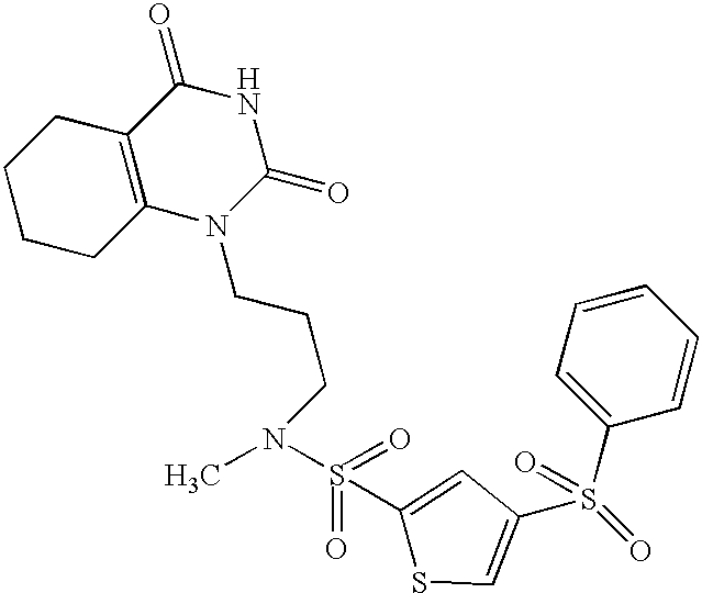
C1CCC2=C(C1)C(=O)NC(=O)N2CCCN(C)S(=O)(=O)C1=CC(S(C2=CC=CC=C2)(=O)=O)=CS1
